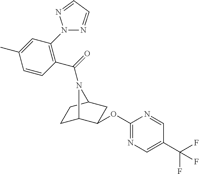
C1C2C(OC3=NC=C(C(F)(F)F)C=N3)CC(C1)N2C(=O)C1=C(N2N=CC=N2)C=C(C)C=C1
